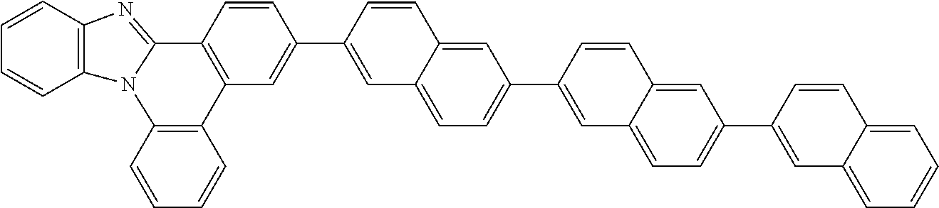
C1=CC2=C(C=C1)N1C(=NC3=C1C=CC=C3)C1=C2C=C(C2=CC3=CC=C(C4=CC5=CC=C(C6=CC7=CC=CC=C7C=C6)C=C5C=C4)C=C3C=C2)C=C1
